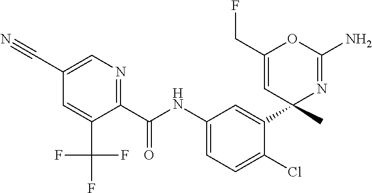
C1(C(NC2=CC=C(Cl)C(C3(C)N=C(N)OC(CF)=C3)=C2)=O)=NC=C(C#N)C=C1C(F)(F)F
